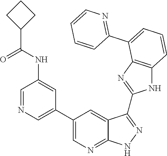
C1=CC=CC(C2=CC=CC3=C2N=C(C2=NNC4=NC=C(C5=CN=CC(NC(C6CCC6)=O)=C5)C=C42)N3)=N1
